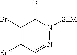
C1(Br)=C(Br)C=NN([SEM])C1=O
